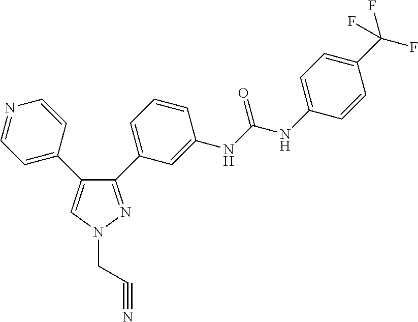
C1=C(NC(NC2=CC(C3=NN(CC#N)C=C3C3=CC=NC=C3)=CC=C2)=O)C=CC(C(F)(F)F)=C1
